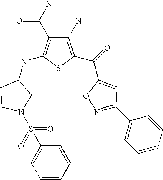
C1(N)=C(C(C2=CC(C3=CC=CC=C3)=NO2)=O)SC(NC2CCN(S(=O)(C3=CC=CC=C3)=O)C2)=C1C(N)=O
